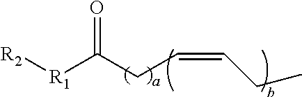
[R2][R1]C(CC=CCC)=O
